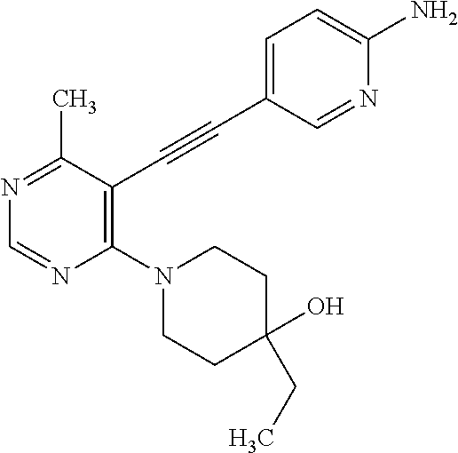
N1=C(C)C(C#CC2=CC=C(N)N=C2)=C(N2CCC(O)(CC)CC2)N=C1
